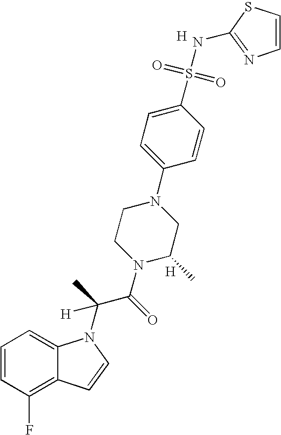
C1=CC(F)=C2C(=C1)N(C(C(N1C(C)CN(C3=CC=C(S(=O)(=O)NC4=NC=CS4)C=C3)CC1)=O)(C)[H])C=C2.[H].[H]
